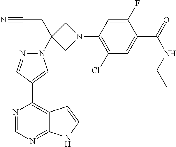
N1=CN=C2C(=C1C1=CN(C3(CC#N)CN(C4=C(Cl)C=C(C(=O)NC(C)C)C(F)=C4)C3)N=C1)C=CN2
